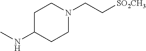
C1CN(CC[SO2CH3])CCC1NC
